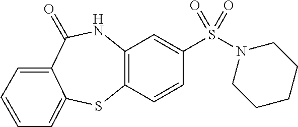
C12=C(NC(=O)C3=CC=CC=C3S1)C=C(S(=O)(N1CCCCC1)=O)C=C2
